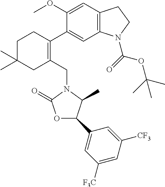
C1(OC)=CC2=C(C=C1C1=C(CN3C(=O)OC(C4=CC([F3C])=CC([CF3])=C4)C3C)CC(C)(C)CC1)N(C(OC(C)(C)C)=O)CC2
